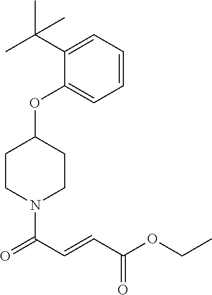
C1(OC2CCN(C(C=CC(OCC)=O)=O)CC2)=CC=CC=C1C(C)(C)C
